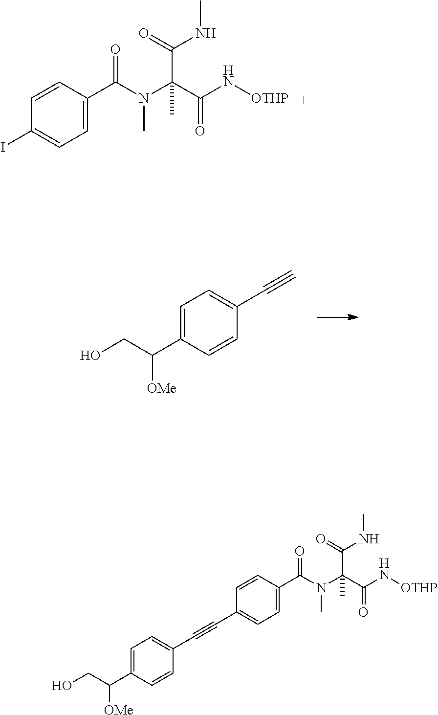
C1=C(C(CO)[OMe])C=CC(C#C)=C1.C1=CC(C(N(C(C(N[OTHP])=O)(C(=O)NC)C)C)=O)=CC=C1I.C1=CC(C(N(C(C(N[OTHP])=O)(C(=O)NC)C)C)=O)=CC=C1C#CC1=CC=C(C(CO)[OMe])C=C1
